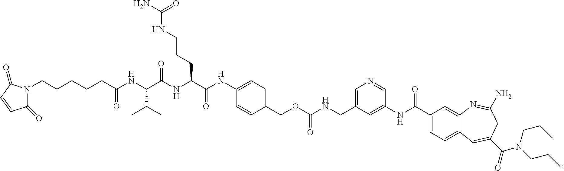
C1(=O)N(CCCCCC(NC(C(NC(C(NC2=CC=C(COC(NCC3=CN=CC(NC(C4=CC=C5C(=C4)N=C(N)CC(C(=O)N(CCC)CCC)=C5)=O)=C3)=O)C=C2)=O)CCCNC(N)=O)=O)C(C)C)=O)C(=O)C=C1
